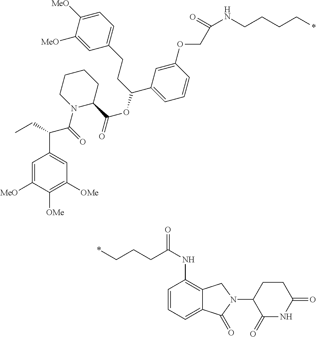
N(C(=O)COC1=CC(C(CCC2=CC=C([MeO])C([MeO])=C2)OC(C2CCCCN2C(=O)C(C2=CC([OMe])=C([OMe])C([MeO])=C2)CC)=O)=CC=C1)CCCC*.C1(NC(CCC*)=O)=C2C(=CC=C1)C(=O)N(C1CCC(=O)NC1=O)C2
